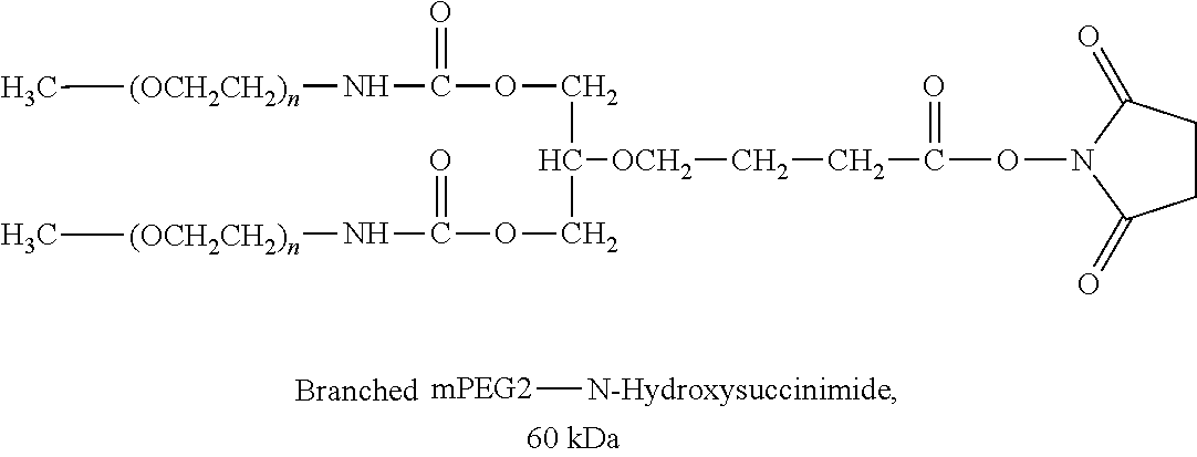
C(COC(=O)N[(OCH2CH2)n]C)(COC(=O)N[(OCH2CH2)n]C)[OCH2]CCC(ON1C(=O)CCC1=O)=O.[ mPEG2][N-Hydroxysuccinimide]
